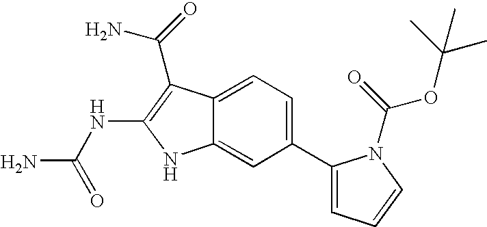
C1(C2=CC=CN2C(=O)OC(C)(C)C)=CC=C2C(=C1)NC(NC(N)=O)=C2C(N)=O
